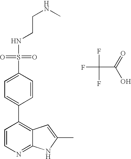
FC(F)(C(=O)O)F.N(S(C1=CC=C(C2=C3C(=NC=C2)NC(C)=C3)C=C1)(=O)=O)CCNC
